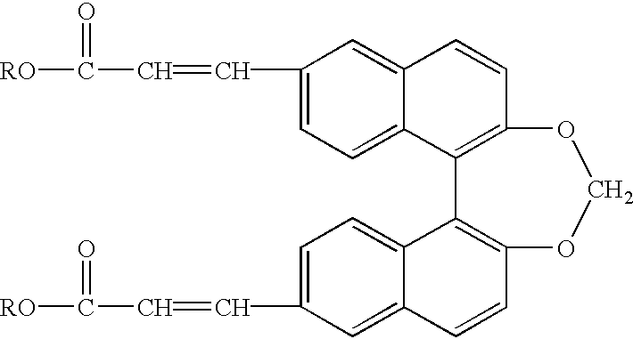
C1(C=CC([RO])=O)=CC=C2C(=C1)C=CC1=C2C2=C(C=CC3=CC(C=CC([RO])=O)=CC=C23)OCO1
